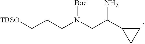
[TBSO]CCCN(CC(C1CC1)N)[Boc]
